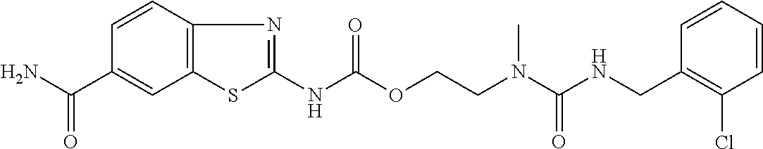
C1=CC(CNC(N(CCOC(NC2=NC3=C(S2)C=C(C(=O)N)C=C3)=O)C)=O)=C(Cl)C=C1
